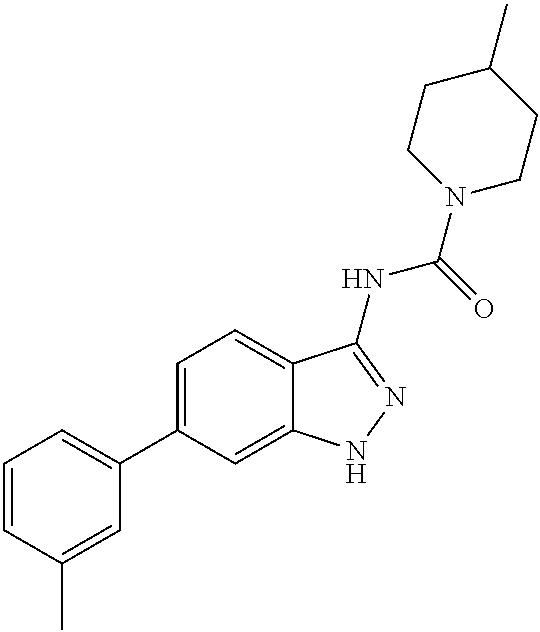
C1=CC(C)=CC(C2=CC=C3C(=C2)NN=C3NC(=O)N2CCC(C)CC2)=C1
